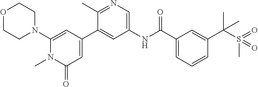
O1CCN(C2=CC(C3=CC(NC(C4=CC=CC(C(S(=O)(C)=O)(C)C)=C4)=O)=CN=C3C)=CC(=O)N2C)CC1
